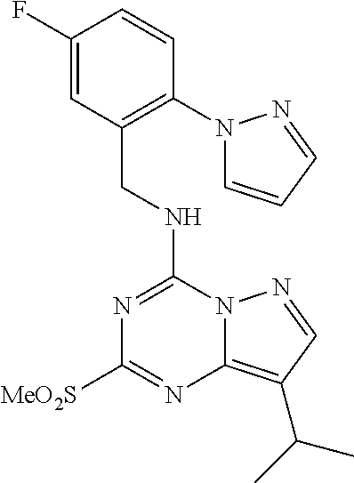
N(C1=NC([MeO2S])=NC2=C(C(C)C)C=NN12)CC1=C(N2C=CC=N2)C=CC(F)=C1
